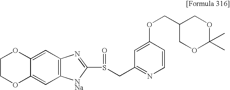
C1=C(OCC2COC(C)(C)OC2)C=CN=C1CS(C1=NC2=C(C=C3C(=C2)OCCO3)[NNa]1)=O
